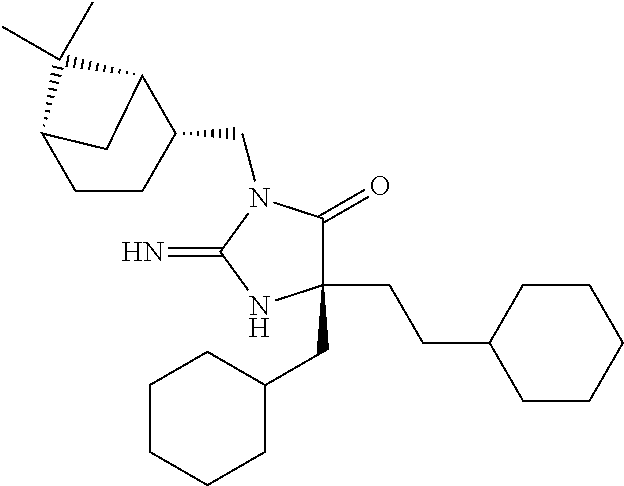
C1(CC2CCCCC2)(CCC2CCCCC2)C(=O)N(CC2CCC3CC2C3(C)C)C(=N)N1
